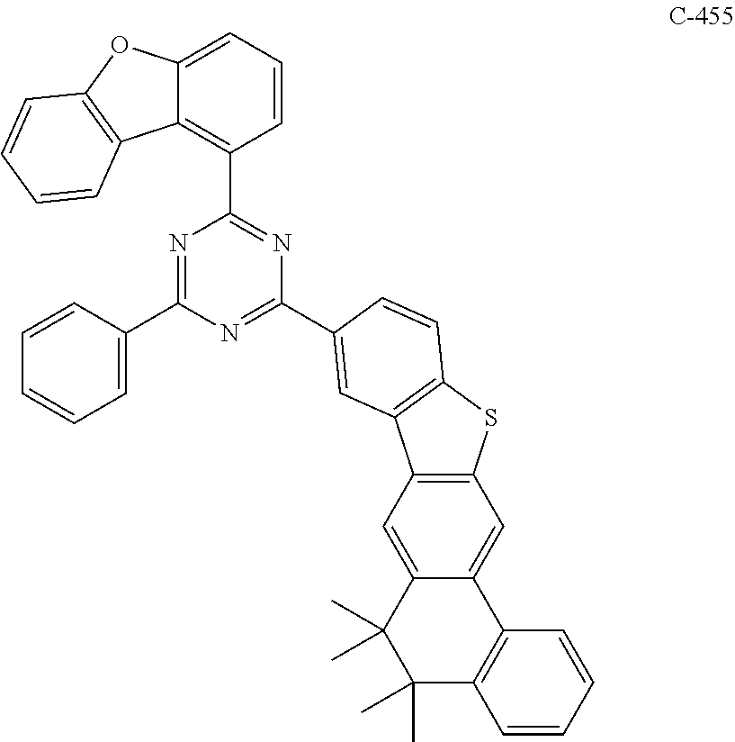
C12=C(C=C3C(=C1)C1=C(C(C)(C)C3(C)C)C=CC=C1)C1=C(S2)C=CC(C2=NC(C3=CC=CC=C3)=NC(C3=C4C(=CC=C3)OC3=C4C=CC=C3)=N2)=C1
